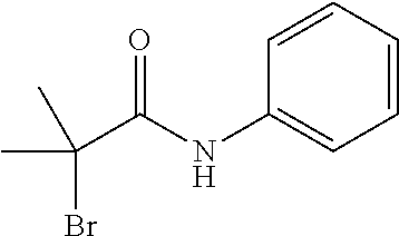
C1=CC=CC=C1NC(C(Br)(C)C)=O
